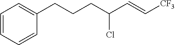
C1=CC=C(CCCC(C=C[CF3])Cl)C=C1
